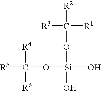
[R5]C([R4])([R6])O[Si](OC([R1])([R3])[R2])(O)O
